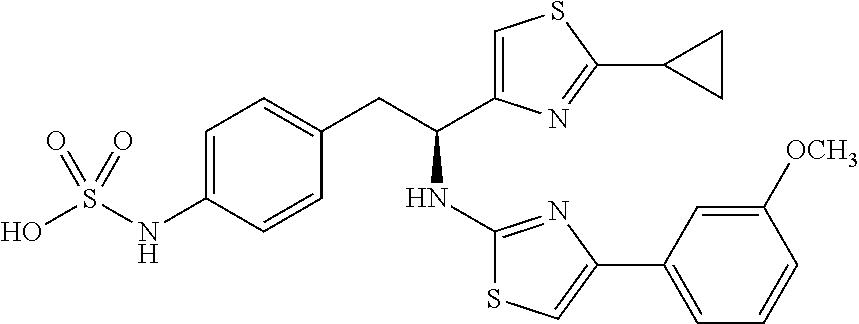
C1=C(NS(O)(=O)=O)C=CC(CC(NC2=NC(C3=CC=CC([OCH3])=C3)=CS2)C2=CSC(C3CC3)=N2)=C1
